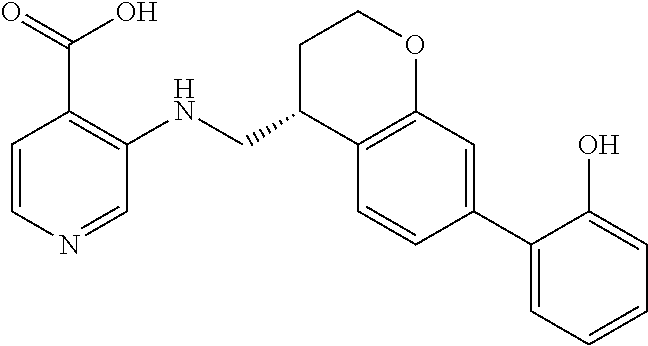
C1C(CNC2=C(C(=O)O)C=CN=C2)C2=C(OC1)C=C(C1=CC=CC=C1O)C=C2
